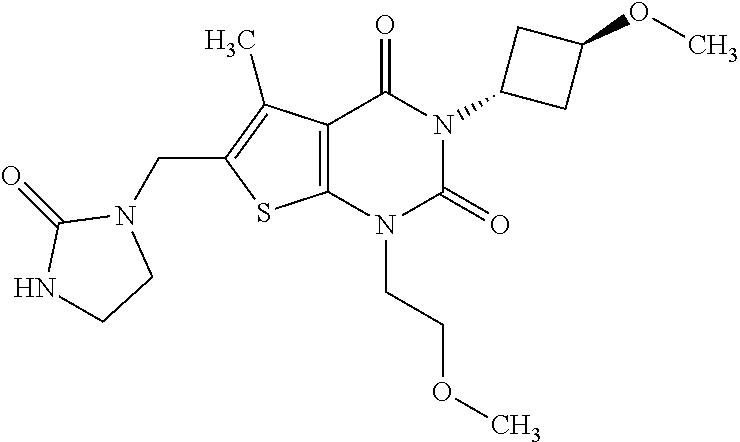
C12=C(N(CCOC)C(=O)N(C3CC(OC)C3)C1=O)SC(CN1C(=O)NCC1)=C2C
